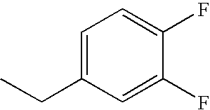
C1=C(CC)C=C(F)C(F)=C1
